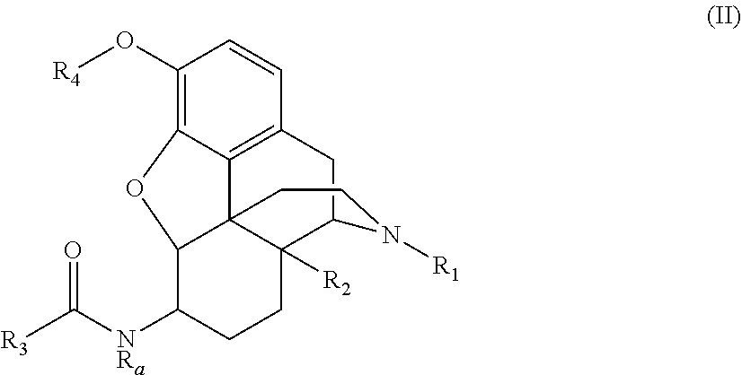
C1(O[R4])=C2C3=C(C=C1)CC1C4([R2])C3(C(C([NRa]C([R3])=O)CC4)O2)CCN1[R1]
